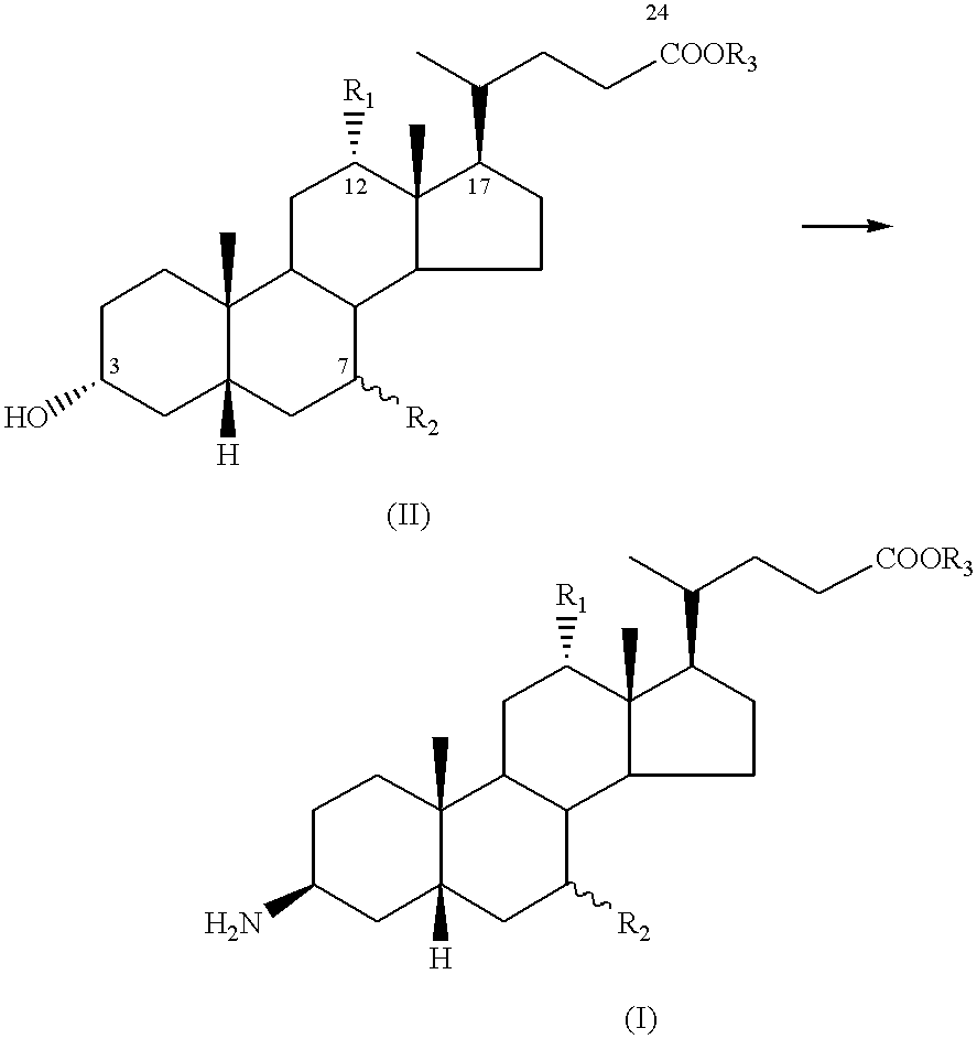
C1(O)CC2([H])C(C)(CC1)C1C(C([R2])C2)C2C(C)(C([R1])C1)C(C(CC[COOR3])C)CC2.C1(N)CC2([H])C(C)(CC1)C1C(C([R2])C2)C2C(C)(C([R1])C1)C(C(CC[COOR3])C)CC2
